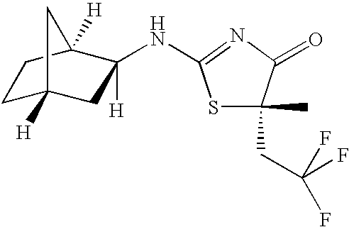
C1C2([H])CC(NC3=NC(=O)C(C)(CC(F)(F)F)S3)([H])C([H])(C1)C2
